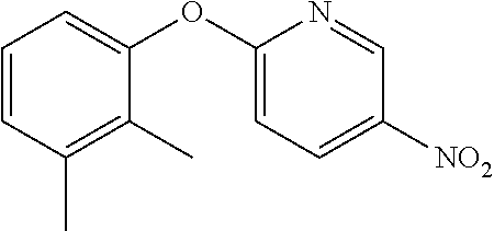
C1=C(OC2=CC=CC(C)=C2C)N=CC([NO2])=C1
